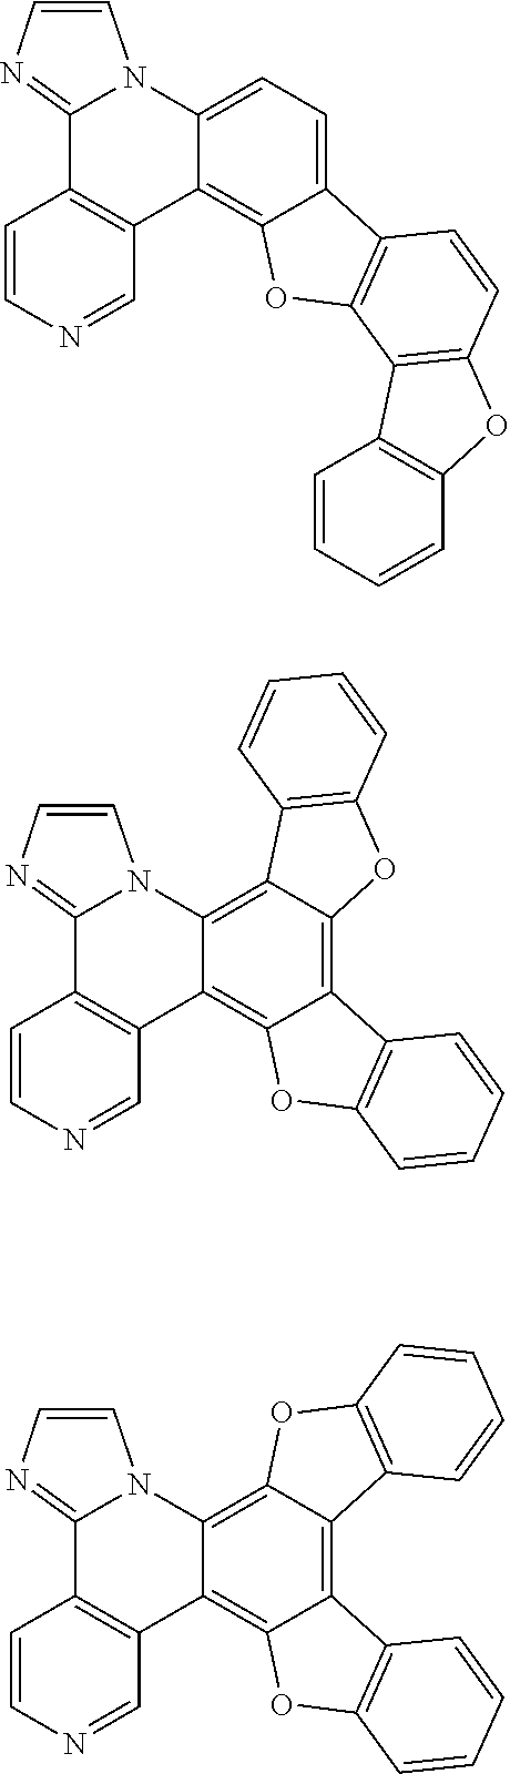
C12=CC=C3C(=C1OC1=C2C=CC2=C1C1=C(O2)C=CC=C1)C1=C(C2=NC=CN32)C=CN=C1.C12=C3C(=C4C(=C1OC1=C2C=CC=C1)C1=C(C2=NC=CN42)C=CN=C1)C1=C(O3)C=CC=C1.C12=C3C(=C4C(=C1OC1=C2C=CC=C1)C1=C(C2=NC=CN42)C=CN=C1)OC1=C3C=CC=C1
